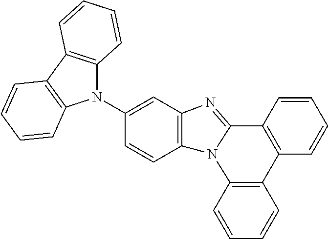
C1=CC2=C(C=C1)N1C(=NC3=C1C=CC(N1C4=C(C5=C1C=CC=C5)C=CC=C4)=C3)C1=C2C=CC=C1
